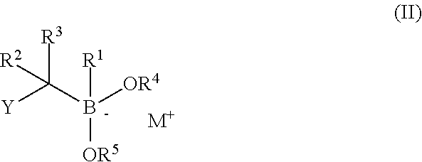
C([R3])([R2])(B([OR4])([OR5])[R1])[Y].[M+]
